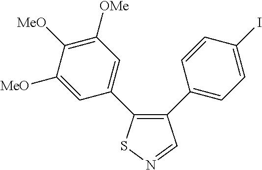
C1([MeO])=CC(C2=C(C3=CC=C(I)C=C3)C=NS2)=CC([OMe])=C1[MeO]
